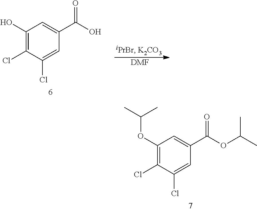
C1(O)=C(Cl)C(Cl)=CC(C(O)=O)=C1.[DMF].C1(OC(C)C)=C(Cl)C(Cl)=CC(C(OC(C)C)=O)=C1
